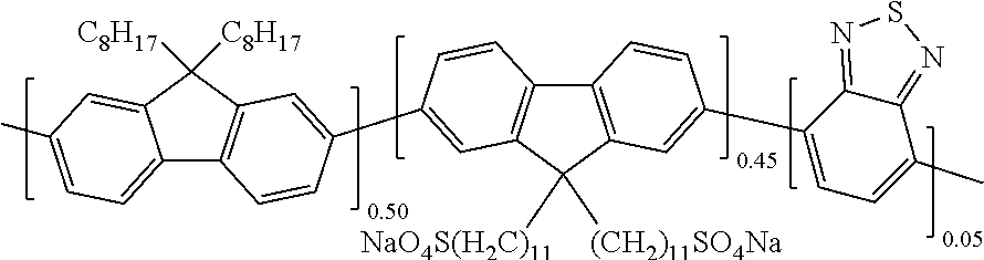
CC1=CC=C2C3=C(C([C8H17])([C8H17])C2=C1)C=C(C1=CC2=C(C4=C(C2([(CH2)11SO4Na])[NaO4S(H2C)11])C=C(C2=CC=C(C)C5=NSN=C25)C=C4)C=C1)C=C3
